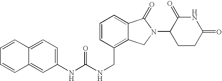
C1=CC(CNC(=O)NC2=CC=C3C(=C2)C=CC=C3)=C2C(=C1)C(=O)N(C1CCC(=O)NC1=O)C2
